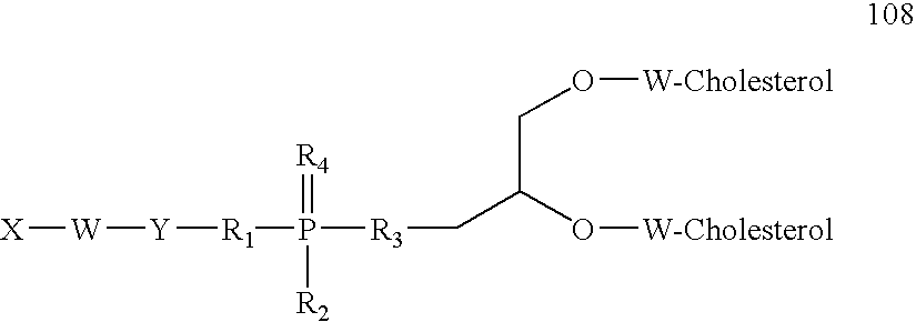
[X][W][Y][R1]P(=[R4])([R2])[R3]CC(O[W-Cholesterol])CO[W-Cholesterol]
